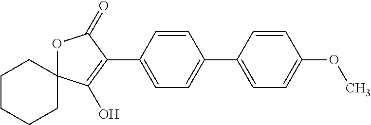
O1C2(C(O)=C(C3=CC=C(C4=CC=C(OC)C=C4)C=C3)C1=O)CCCCC2
